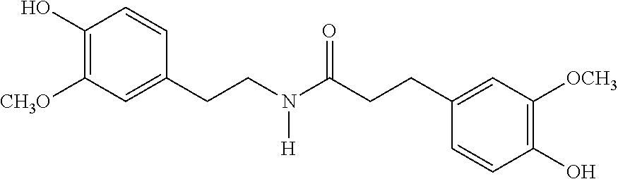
C1(O)=C([CH3O])C=C(CCN([H])C(=O)CCC2=CC([OCH3])=C(O)C=C2)C=C1
